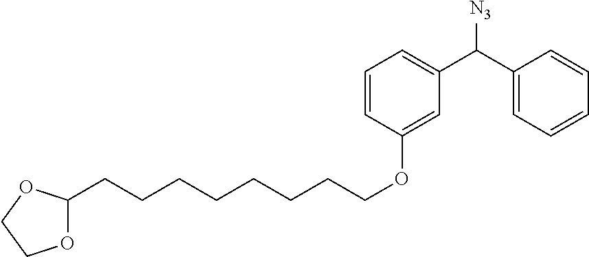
O1C(CCCCCCCCOC2=CC(C(C3=CC=CC=C3)[N3])=CC=C2)OCC1
